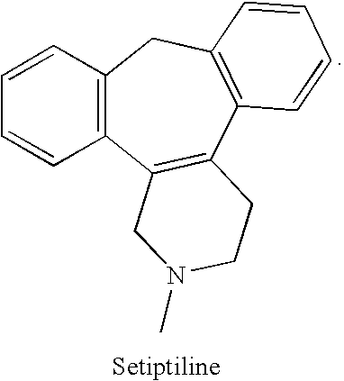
C1=CC2=C(C=C1)C1=C(C3=C(C2)C=CC=C3)CCN(C)C1
